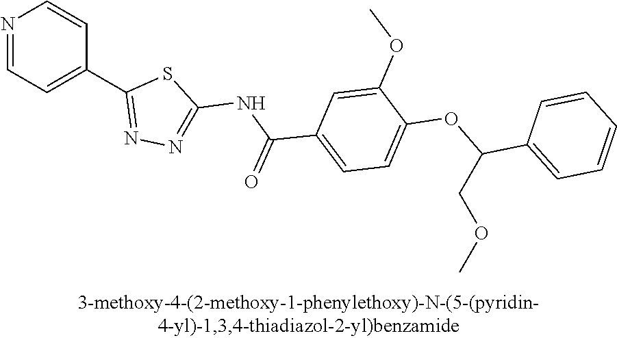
N1=CC=C(C2=NN=C(NC(C3=CC=C(OC(C4=CC=CC=C4)COC)C(OC)=C3)=O)S2)C=C1
